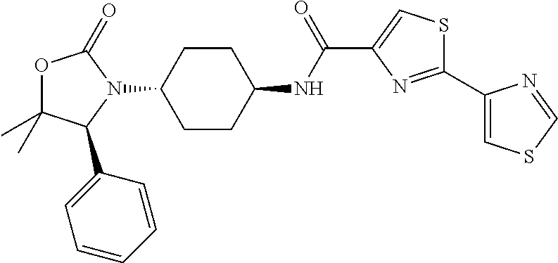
O1C(C)(C)C(C2=CC=CC=C2)N(C2CCC(NC(C3=CSC(C4=CSC=N4)=N3)=O)CC2)C1=O
